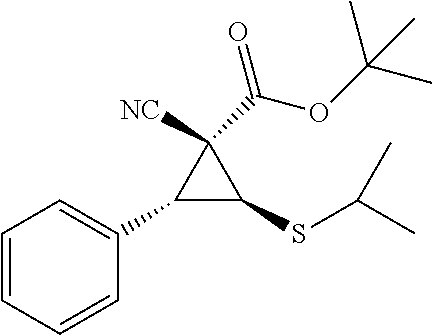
C1=CC=CC(C2C(SC(C)C)C2([NC])C(OC(C)(C)C)=O)=C1
